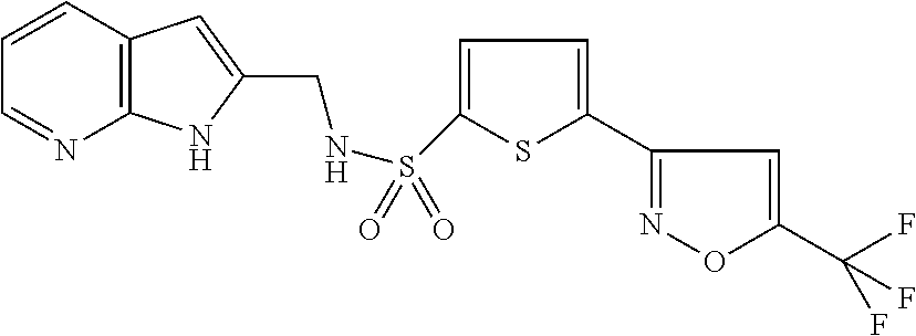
C1=CC2=C(N=C1)NC(CNS(=O)(=O)C1=CC=C(C3=NOC(C(F)(F)F)=C3)S1)=C2
